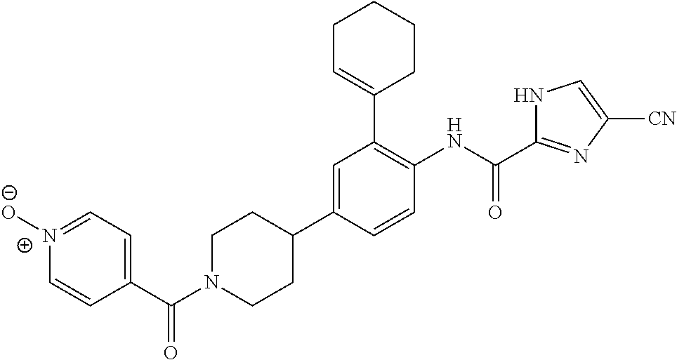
C1N(C(C2=CC=[N+]([O-])C=C2)=O)CCC(C2=CC(C3=CCCCC3)=C(NC(=O)C3=NC([CN])=CN3)C=C2)C1
